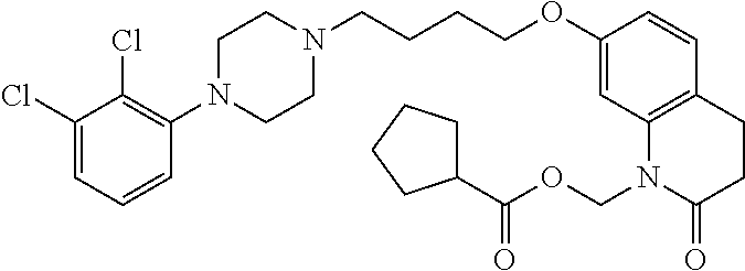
C1(Cl)=CC=CC(N2CCN(CCCCOC3=CC4=C(C=C3)CCC(=O)N4COC(=O)C3CCCC3)CC2)=C1Cl
